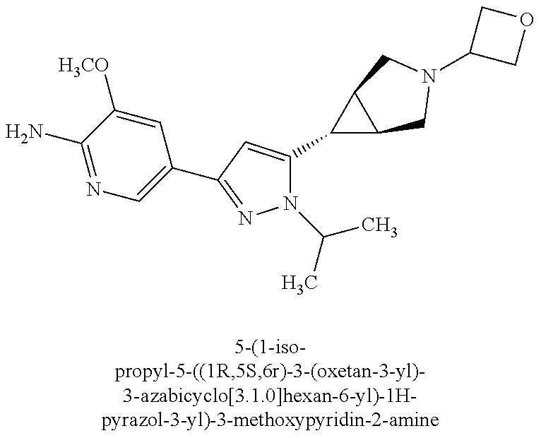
N1=C(N)C([H3CO])=CC(C2=NN(C(C)C)C(C3C4C3CN(C3COC3)C4)=C2)=C1
